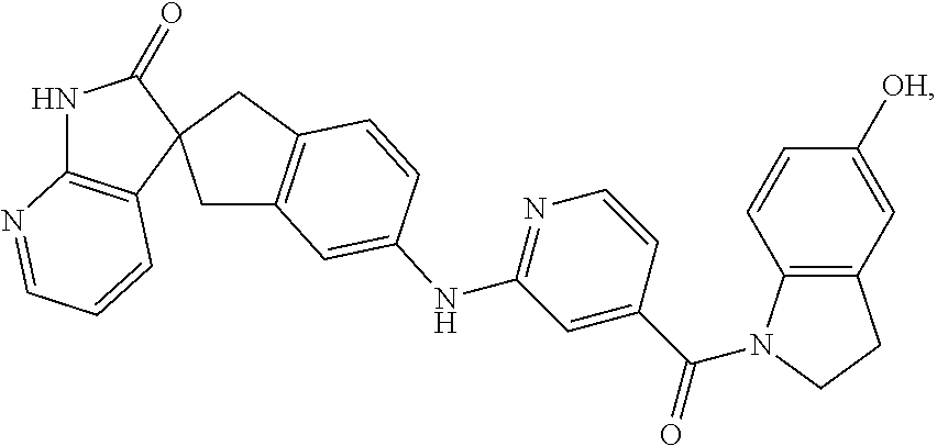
C1(=O)NC2=C(C=CC=N2)C12CC1=C(C2)C=CC(NC2=NC=CC(C(=O)N3C4=C(CC3)C=C([OH])C=C4)=C2)=C1
